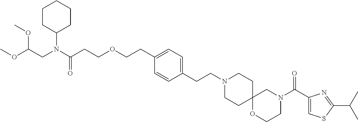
O(C(CN(C(CCOCCC1=CC=C(CCN2CCC3(CC2)OCCN(C(C2=CSC(C(C)C)=N2)=O)C3)C=C1)=O)C1CCCCC1)OC)C
